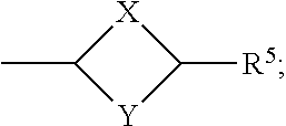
[X]1C(C)[Y]C1[R5]
